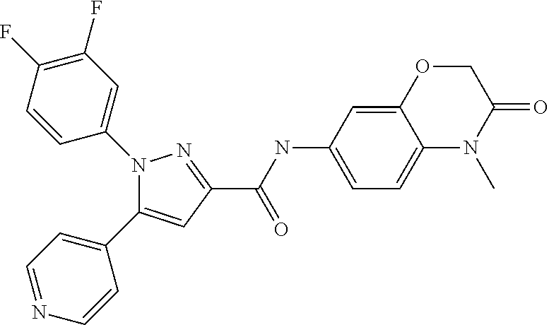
C1(C(NC2=CC=C3C(=C2)OCC(=O)N3C)=O)=NN(C2=CC(F)=C(F)C=C2)C(C2=CC=NC=C2)=C1
